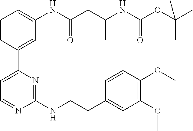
C1=CC(C2=CC=NC(NCCC3=CC(OC)=C(OC)C=C3)=N2)=CC(NC(CC(NC(OC(C)(C)C)=O)C)=O)=C1
